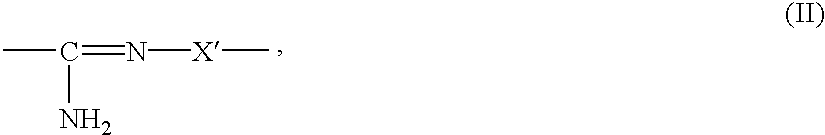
CC(N)=N[X]C
